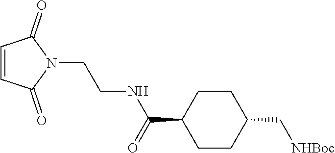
C1CC(C(=O)NCCN2C(=O)C=CC2=O)CCC1C[NHBoc]
